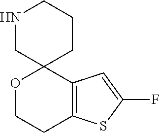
O1CCC2=C(C=C(F)S2)C12CCCNC2
